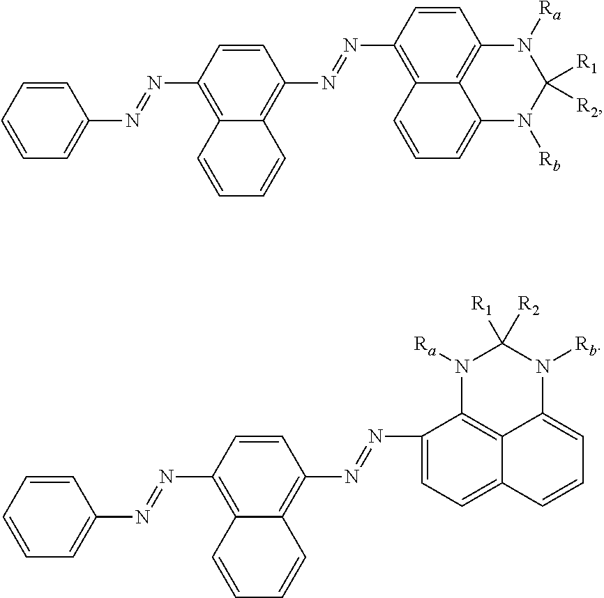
C1(N=NC2=C3C4=C(C=C2)N([Ra])C([R1])([R2])N([Rb])C4=CC=C3)=C2C(=C(N=NC3=CC=CC=C3)C=C1)C=CC=C2.C1(N=NC2=CC=C3C4=C2N([Ra])C([R1])([R2])N([Rb])C4=CC=C3)=C2C(=C(N=NC3=CC=CC=C3)C=C1)C=CC=C2
